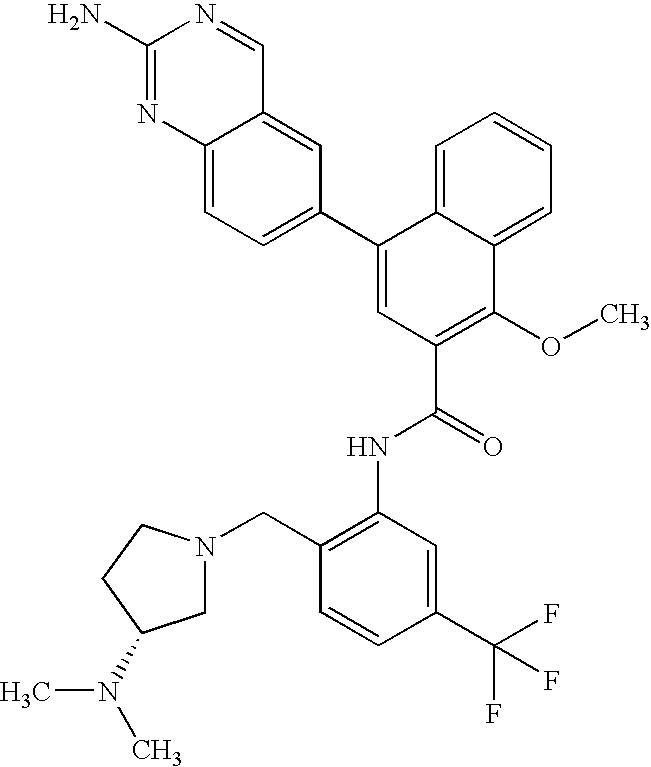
C12=CC(C3=CC(C(=O)NC4=C(CN5CC(N(C)C)CC5)C=CC(C(F)(F)F)=C4)=C(OC)C4=CC=CC=C34)=CC=C1N=C(N)N=C2
